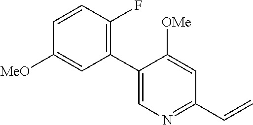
C1(C2=CN=C(C=C)C=C2[OMe])=C(F)C=CC([MeO])=C1
